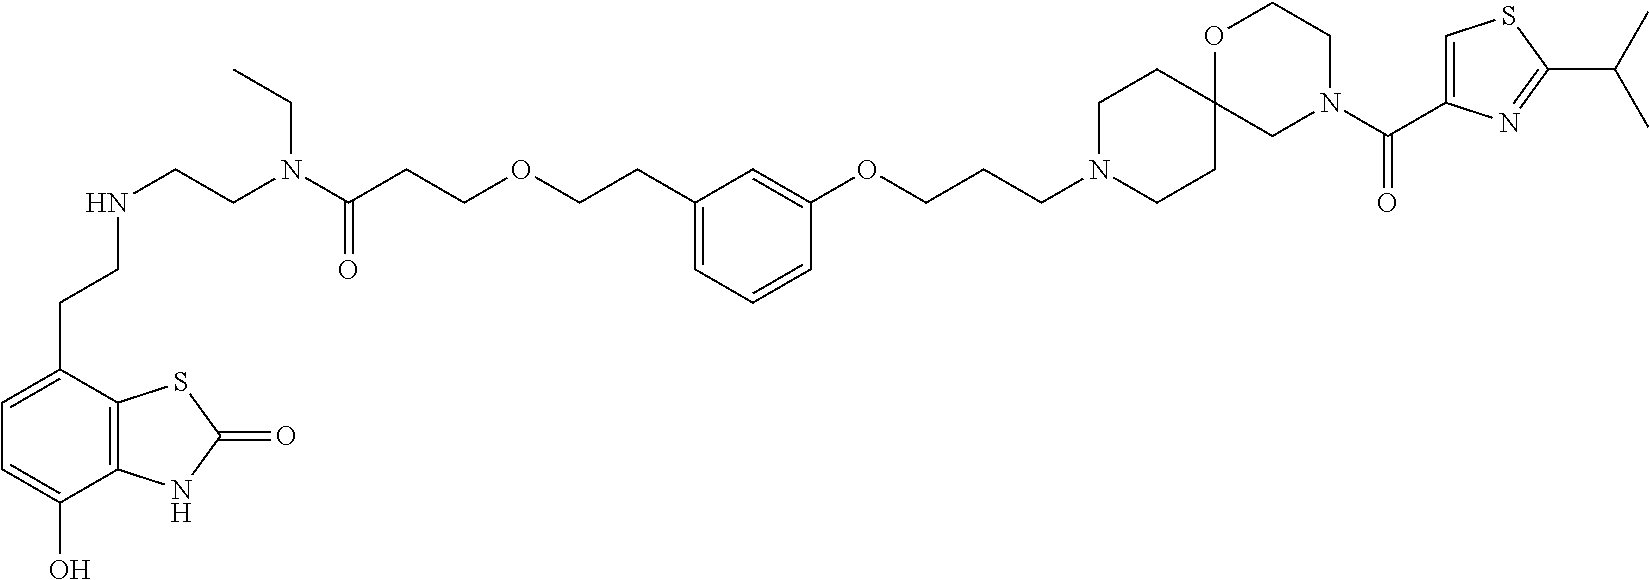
C1=C(CCNCCN(C(CCOCCC2=CC=CC(OCCCN3CCC4(CC3)CN(C(C3=CSC(C(C)C)=N3)=O)CCO4)=C2)=O)CC)C2=C(C(O)=C1)NC(=O)S2
